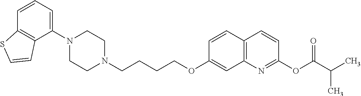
C1(N2CCN(CCCCOC3=CC4=C(C=C3)C=CC(OC(C(C)C)=O)=N4)CC2)=CC=CC2=C1C=CS2
